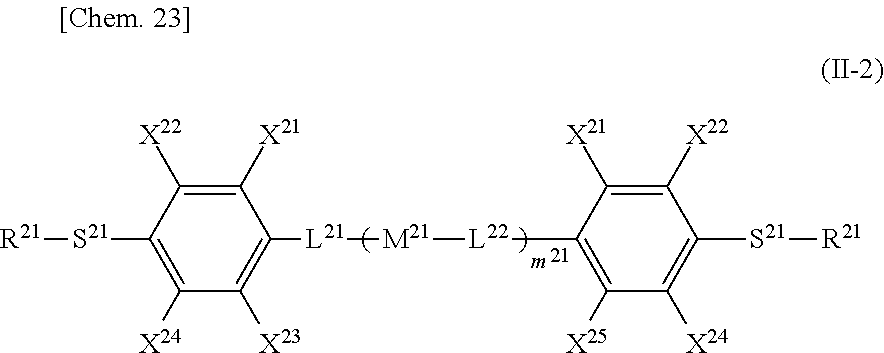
C1([S21][R21])=C([X24])C([X23])=C([L21][M21][L22]C2=C([X25])C([X24])=C([S21][R21])C([X22])=C2[X21])C([X21])=C1[X22]
